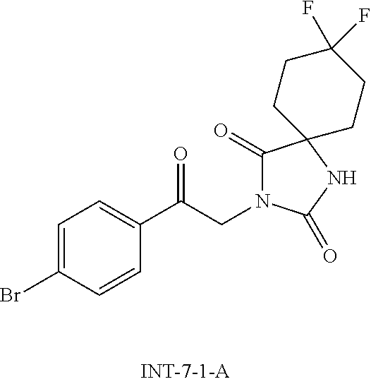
C1=C(Br)C=CC(C(CN2C(=O)C3(NC2=O)CCC(F)(F)CC3)=O)=C1
